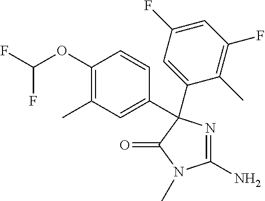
C1(C)=C(OC(F)F)C=CC(C2(C3=CC(F)=CC(F)=C3C)N=C(N)N(C)C2=O)=C1
